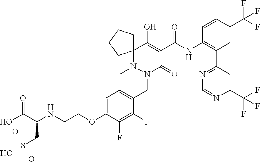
O.O.O.N1(C)N(CC2=CC=C(OCCNC(C(O)=O)CS)C(F)=C2F)C(=O)C(C(NC2=C(C3=NC=NC(C(F)(F)F)=C3)C=C(C(F)(F)F)C=C2)=O)=C(O)C12CCCC2
